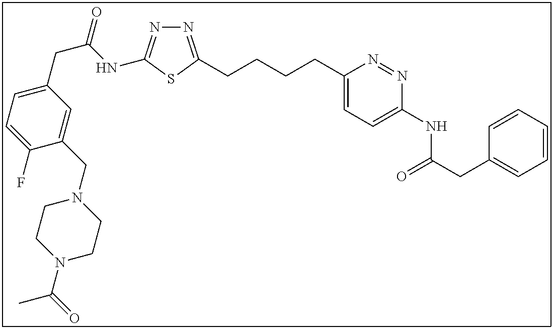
N1=C(CCCCC2=CC=C(NC(CC3=CC=CC=C3)=O)N=N2)SC(NC(CC2=CC=C(F)C(CN3CCN(C(=O)C)CC3)=C2)=O)=N1
